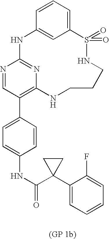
C12=CC=CC(=C1)NC1=NC(=C(C3=CC=C(NC(=O)C4(C5=CC=CC=C5F)CC4)C=C3)C=N1)NCCCNS2(=O)=O
